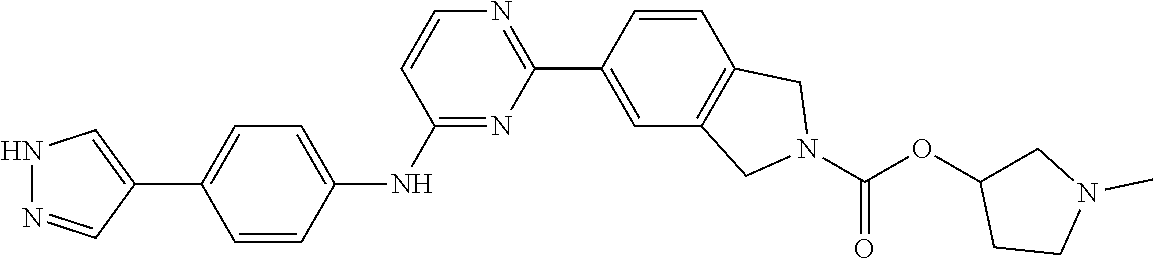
N1N=CC(C2=CC=C(NC3=NC(C4=CC5=C(C=C4)CN(C(OC4CN(C)CC4)=O)C5)=NC=C3)C=C2)=C1
